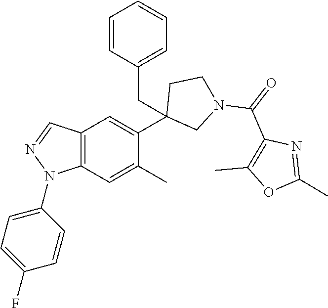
C12=C(C=C(C)C(C3(CC4=CC=CC=C4)CN(C(=O)C4=C(C)OC(C)=N4)CC3)=C1)N(C1=CC=C(F)C=C1)N=C2
